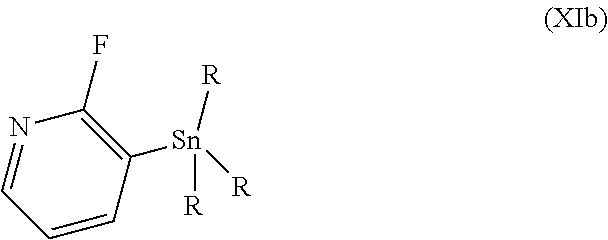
N1=CC=CC([Sn]([R])([R])[R])=C1F
